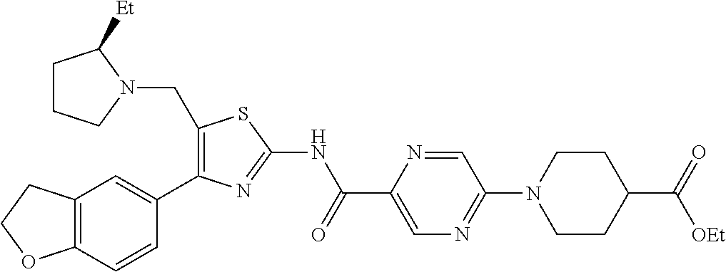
C12=C(C=CC(C3=C(CN4CCCC4[Et])SC(NC(C4=CN=C(N5CCC(C(=O)[OEt])CC5)C=N4)=O)=N3)=C1)OCC2
